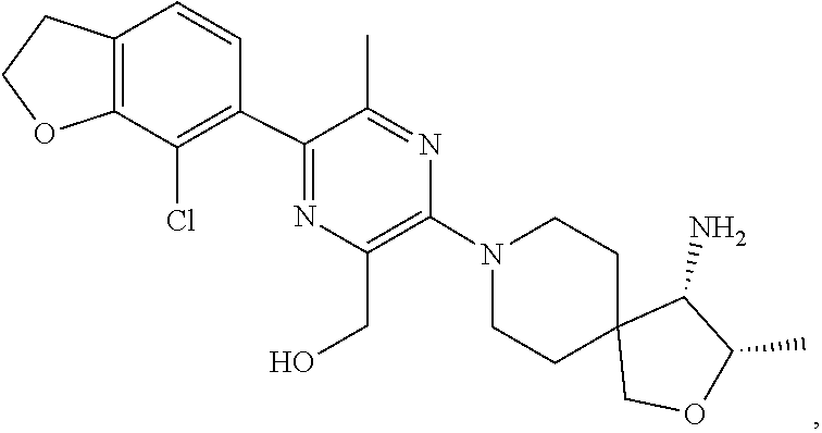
C1CN(C2=C(CO)N=C(C3=C(Cl)C4=C(C=C3)CCO4)C(C)=N2)CCC12COC(C)C2N
